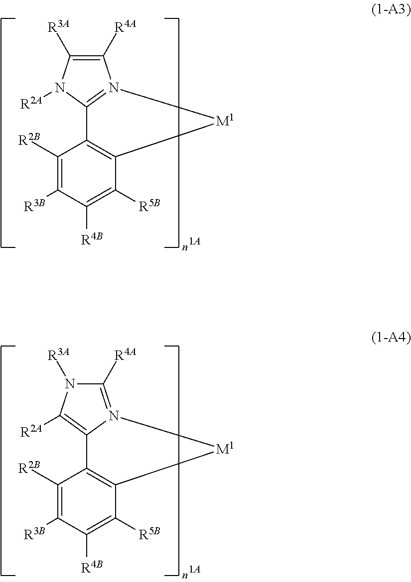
C1([R2B])=C([R3B])C([R4B])=C([R5B])C2=C1C1=N(C([R4A])=C([R3A])N1[R2A])[M1]2.C1([R2B])=C([R3B])C([R4B])=C([R5B])C2=C1C1=C([R2A])N([R3A])C([R4A])=N1[M1]2
